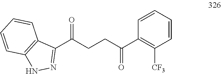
C1(C(CCC(C2=C([CF3])C=CC=C2)=O)=O)=NNC2=C1C=CC=C2
